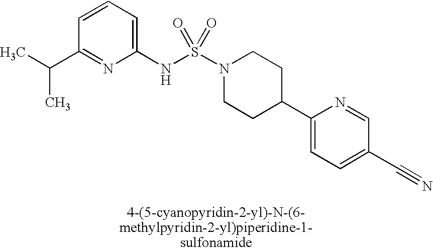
C1=CC=C(NS(N2CCC(C3=CC=C(C#N)C=N3)CC2)(=O)=O)N=C1C(C)C
